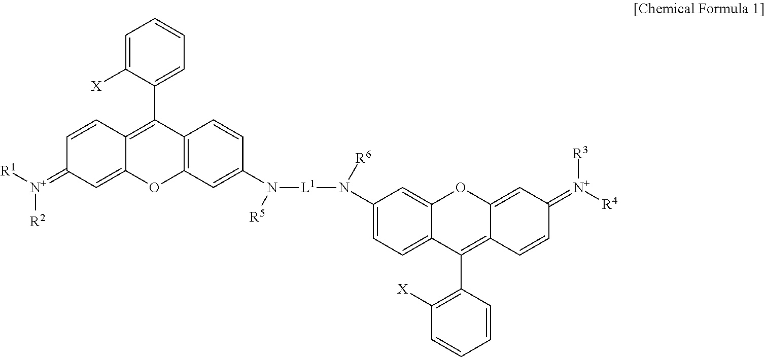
C1=C([X])C(C2=C3C(=CC(=[N+]([R1])[R2])C=C3)OC3=C2C=CC(N([L1]N(C2=CC=C4C(=C2)OC2=CC(=[N+]([R4])[R3])C=CC2=C4C2=C([X])C=CC=C2)[R6])[R5])=C3)=CC=C1
